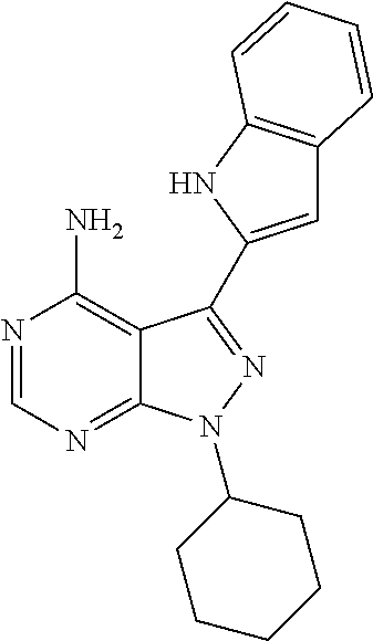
C12=C(N)N=CN=C1N(C1CCCCC1)N=C2C1=CC2=C(N1)C=CC=C2
